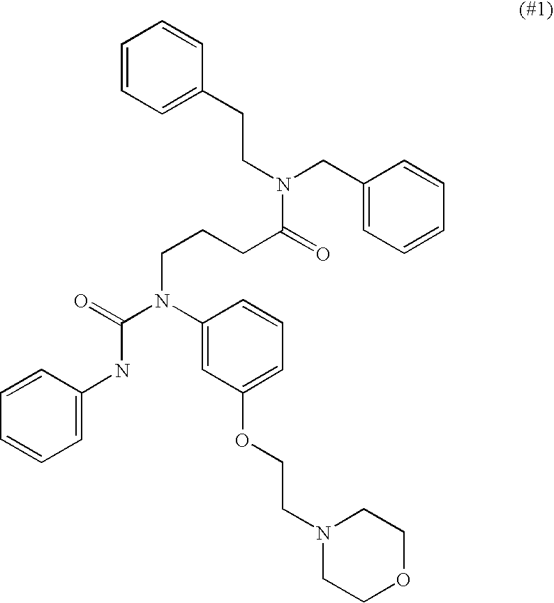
C1=C(NC(N(CCCC(=O)N(CCC2=CC=CC=C2)CC2=CC=CC=C2)C2=CC(OCCN3CCOCC3)=CC=C2)=O)C=CC=C1
